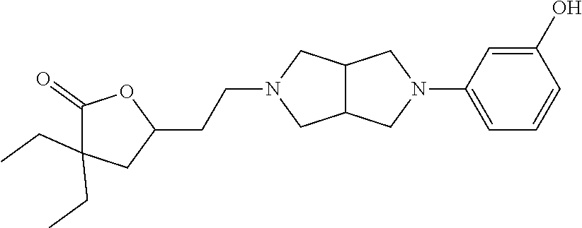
C12C(CN(C3=CC=CC(O)=C3)C1)CN(CCC1OC(=O)C(CC)(CC)C1)C2
